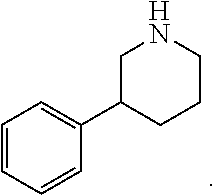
C1=CC=CC(C2CCCNC2)=C1
